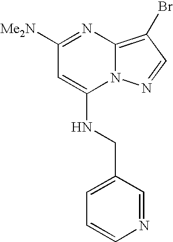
C1=CN=CC(CNC2=CC([Me2N])=NC3=C(Br)C=NN23)=C1
